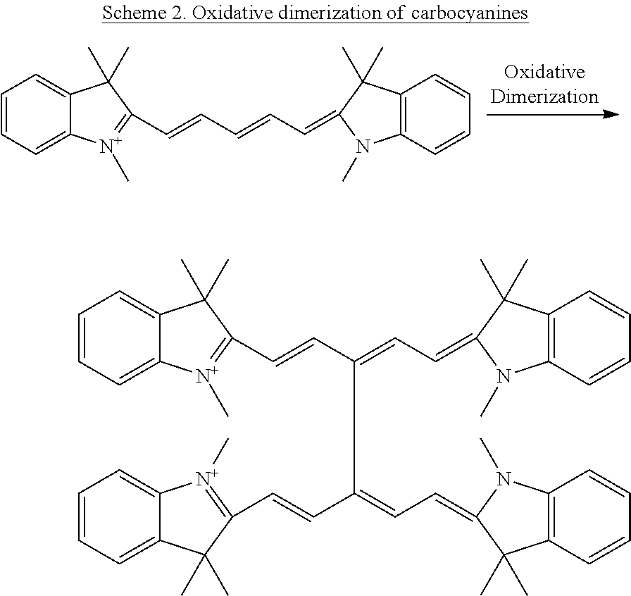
C1=CC=C2C(=C1)C(C)(C)C(C=CC=CC=C1C(C)(C)C3=C(N1C)C=CC=C3)=[N+]2C.C1=CC=C2C(=C1)C(C)(C)C(C=CC(=CC=C1C(C)(C)C3=C(N1C)C=CC=C3)C(C=CC1=[N+](C)C3=CC=CC=C3C1(C)C)=CC=C1C(C)(C)C3=C(N1C)C=CC=C3)=[N+]2C
